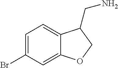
C1=C(Br)C=C2C(=C1)C(CN)CO2
